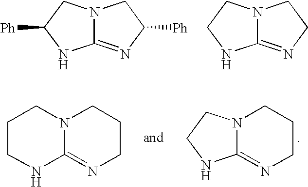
N12C(=NC([Ph])C1)NC([Ph])C2.N12C(=NCC1)NCC2.C12=NCCCN1CCN2.C1CNC2=NCCCN2C1
